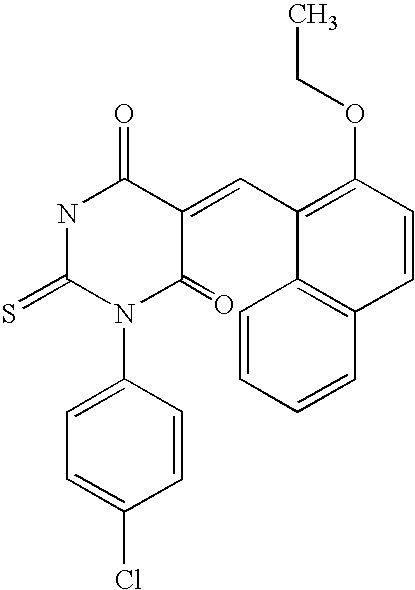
O=C1NC(=S)N(C2=CC=C(Cl)C=C2)C(=O)C1=CC1=C(OCC)C=CC2=C1C=CC=C2
